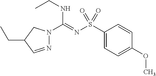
C1(S(N=C(NCC)N2N=CC(CC)C2)(=O)=O)=CC=C(OC)C=C1
